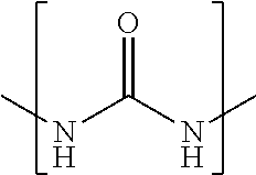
O=C(NC)NC
